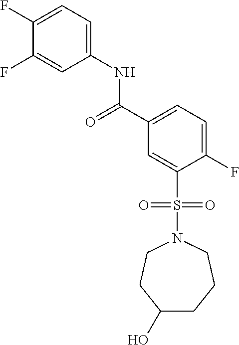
C1(O)CCCN(S(C2=CC(C(=O)NC3=CC=C(F)C(F)=C3)=CC=C2F)(=O)=O)CC1
